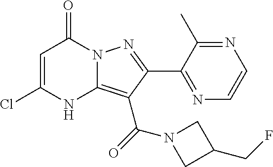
C1=C(Cl)NC2=C(C(=O)N3CC(CF)C3)C(C3=NC=CN=C3C)=NN2C1=O
